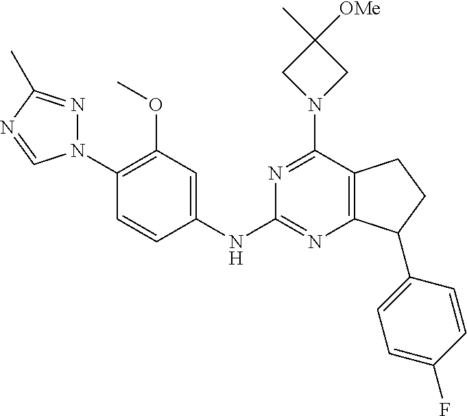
C1(OC)=C(N2N=C(C)N=C2)C=CC(NC2=NC3=C(C(N4CC(C)([OMe])C4)=N2)CCC3C2=CC=C(F)C=C2)=C1
